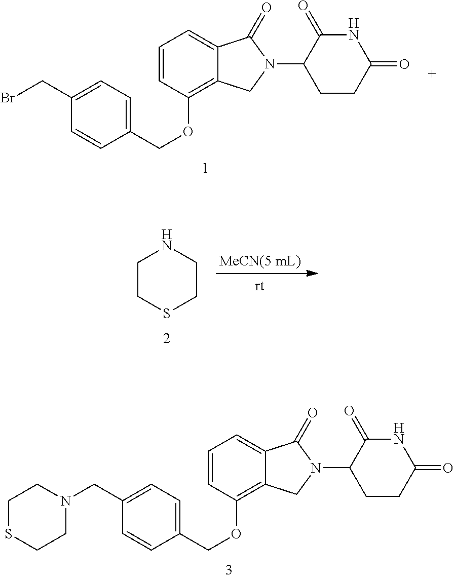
C1(COC2=C3C(=CC=C2)C(=O)N(C2CCC(=O)NC2=O)C3)=CC=C(CN2CCSCC2)C=C1.C1(COC2=C3C(=CC=C2)C(=O)N(C2CCC(=O)NC2=O)C3)=CC=C(CBr)C=C1.C1CSCCN1
